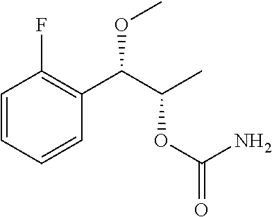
C1=CC=CC(C(C(C)OC(=O)N)OC)=C1F
